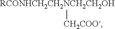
[RCONHCH2CH2NCH2CH2OH][CH2COO-]
